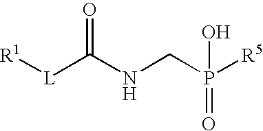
[R1][L]C(NCP([R5])(=O)O)=O
